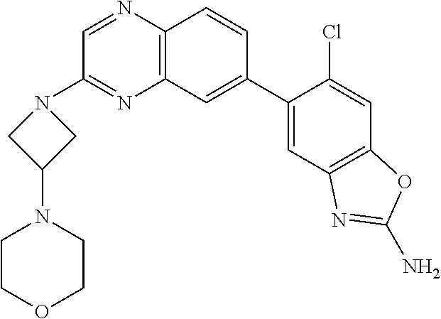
C12=C(C=CC(C3=CC4=C(C=C3Cl)OC(N)=N4)=C1)N=CC(N1CC(N3CCOCC3)C1)=N2
